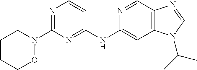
C1(N2CCCCO2)=NC=CC(NC2=CC3=C(C=N2)N=CN3C(C)C)=N1
